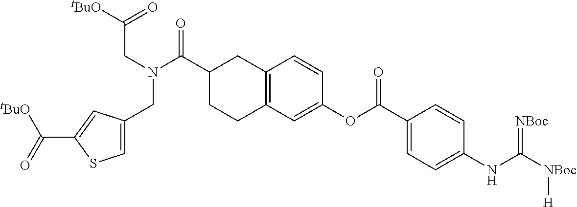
C12=C(C=C(OC(=O)C3=CC=C(NC(=[NBoc])[NBoc][H])C=C3)C=C1)CCC(C(N(CC1=CSC(C([tBuO])=O)=C1)CC([tBuO])=O)=O)C2
